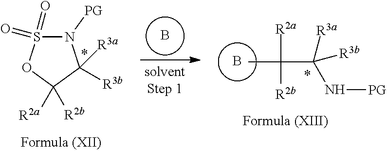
B.C(C)(C([R3a])(N[PG])[R3b])([R2a])[R2b].B.N1([PG])S(=O)(=O)OC([R2b])([R2a])C1([R3b])[R3a]
